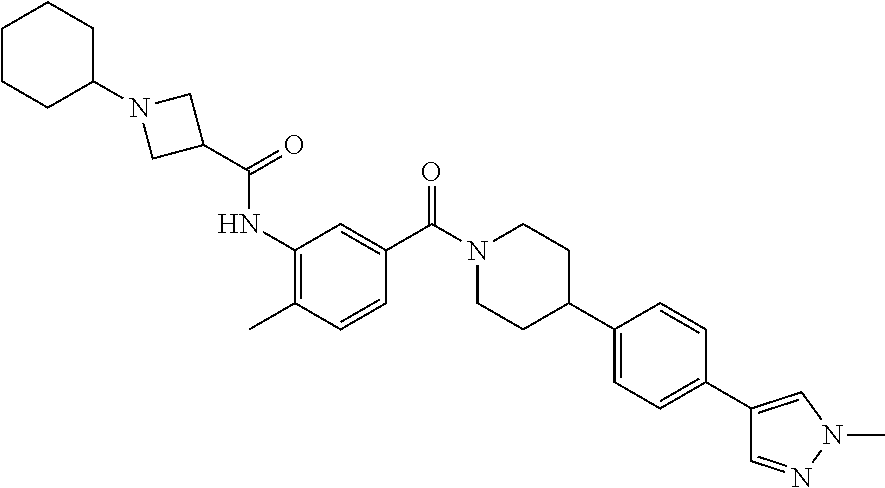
CC1=C(NC(=O)C2CN(C3CCCCC3)C2)C=C(C(N2CCC(C3=CC=C(C4=CN(C)N=C4)C=C3)CC2)=O)C=C1
